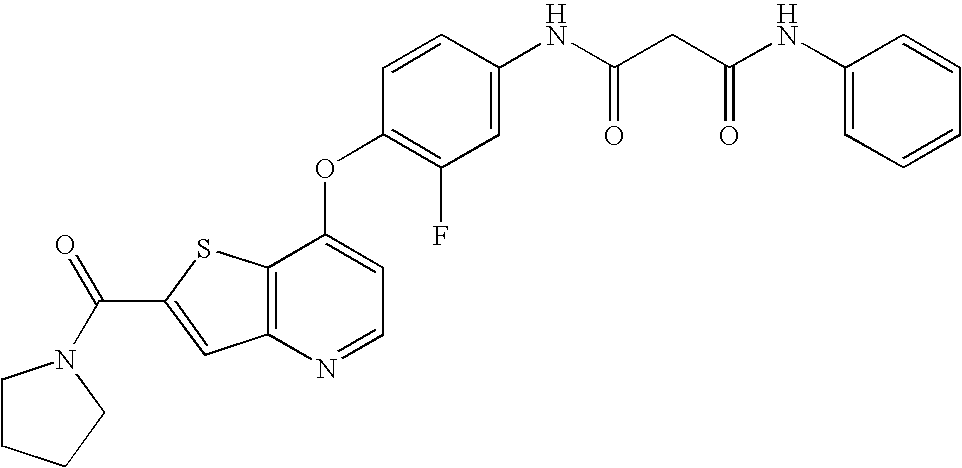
C(C1=CC2=C(S1)C(OC1=C(F)C=C(NC(CC(NC3=CC=CC=C3)=O)=O)C=C1)=CC=N2)(N1CCCC1)=O
